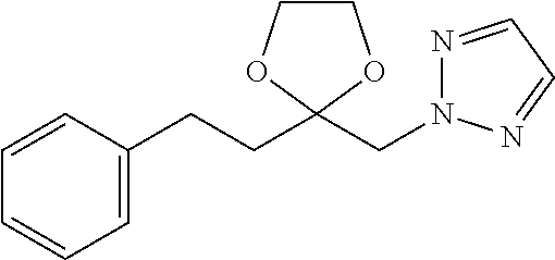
C1=C(CCC2(CN3N=CC=N3)OCCO2)C=CC=C1
